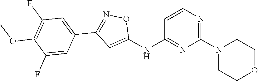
C1=CN=C(N2CCOCC2)N=C1NC1=CC(C2=CC(F)=C(OC)C(F)=C2)=NO1
